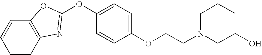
C1=CC2=C(C=C1)OC(OC1=CC=C(OCCN(CCO)CCC)C=C1)=N2
